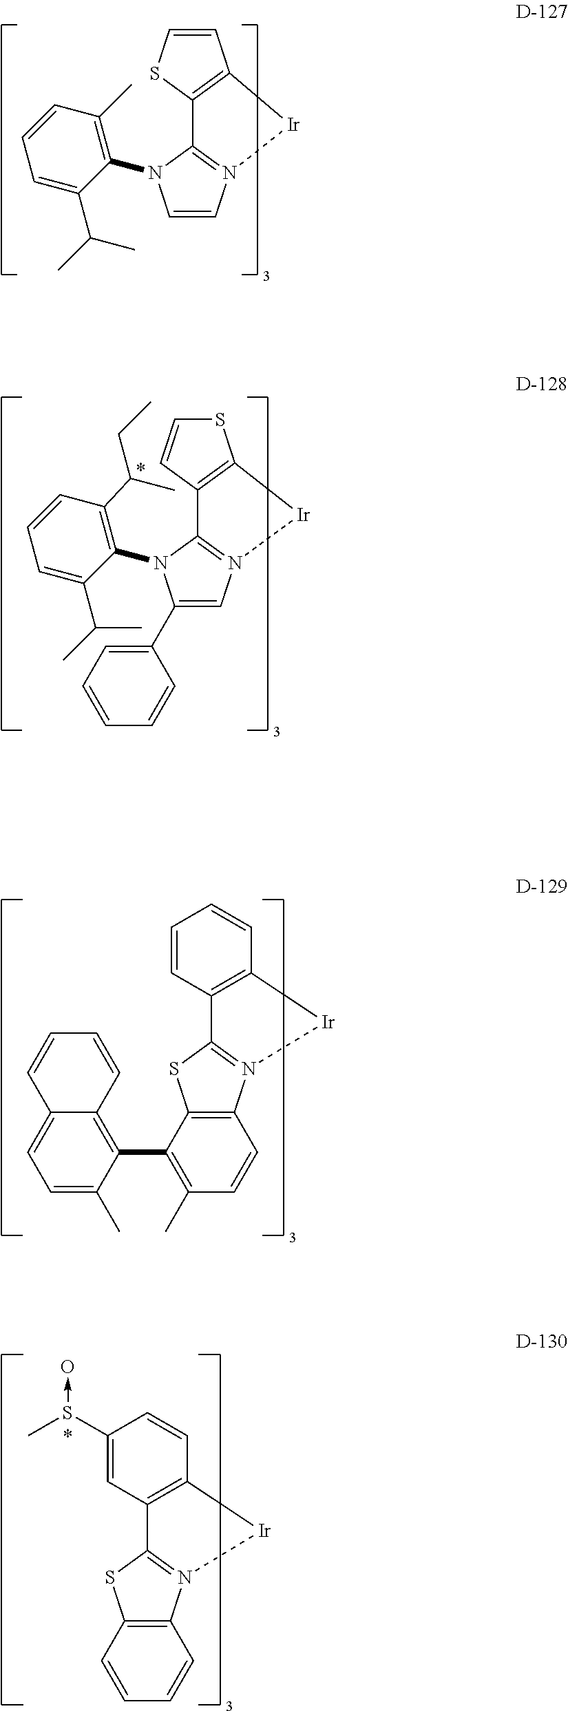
C12=C([Ir]N3=C1N(C1=C(C)C=CC=C1C(C)C)C=C3)C=CS2.C12=C([Ir]N3=C1N(C1=C(C(CC)C)C=CC=C1C(C)C)C(C1=CC=CC=C1)=C3)SC=C2.C12=C(C(C3=C4C(=CC=C3C)C=CC=C4)=C(C)C=C1)SC1=N2[Ir]C2=C1C=CC=C2.C12=C(C=CC=C1)SC1=N2[Ir]C2=C1C=C(S(->O)C)C=C2
